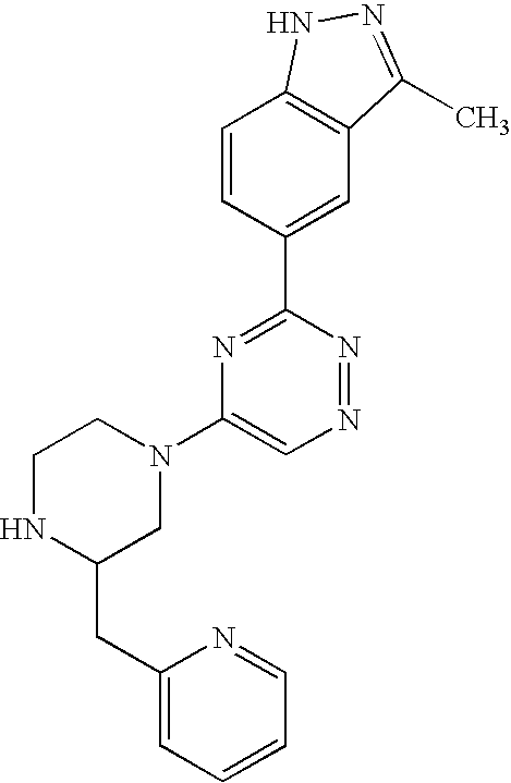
C1=CC(C2=NC(N3CCNC(CC4=CC=CC=N4)C3)=CN=N2)=CC2=C1NN=C2C
